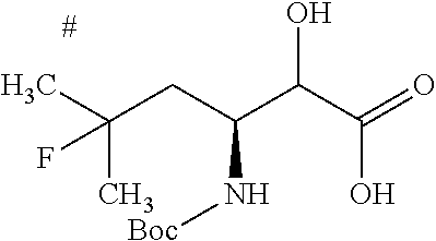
C(C(CC(C)(C)F)N[Boc])(C(=O)O)O
